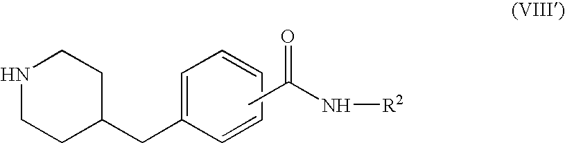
CC(N[R2])=O.C1(CC2CCNCC2)=CC=CC=C1
